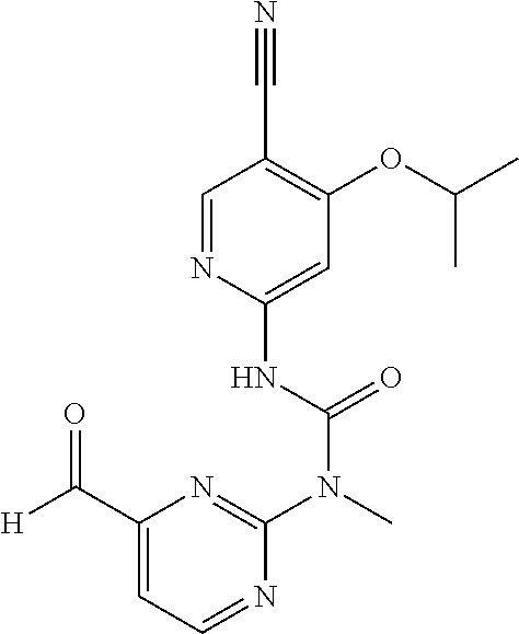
C1=NC(NC(N(C)C2=NC(C([H])=O)=CC=N2)=O)=CC(OC(C)C)=C1C#N
